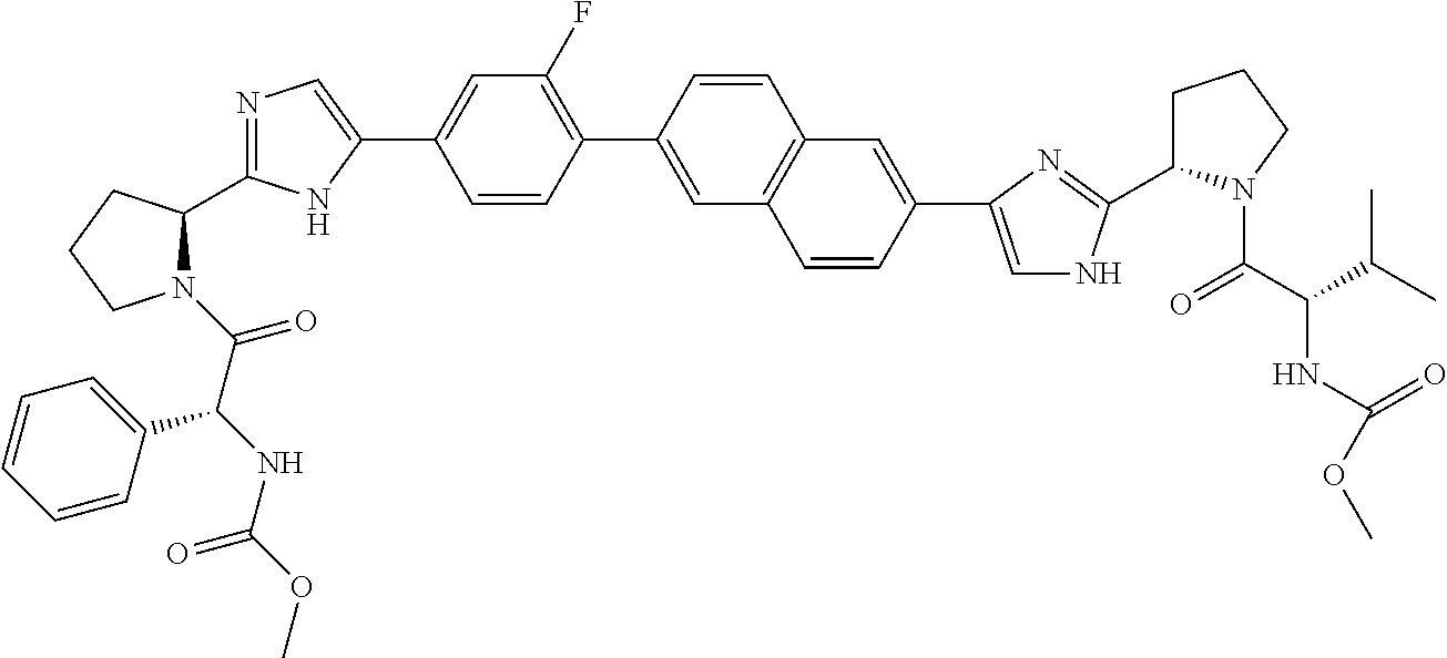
N1(C(C(NC(=O)OC)C2=CC=CC=C2)=O)C(C2=NC=C(C3=CC(F)=C(C4=CC5=C(C=C4)C=C(C4=CNC(C6CCCN6C(C(NC(=O)OC)C(C)C)=O)=N4)C=C5)C=C3)N2)CCC1
